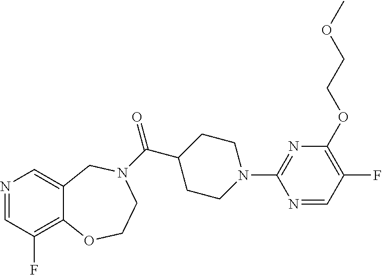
N1=CC(F)=C2C(=C1)CN(C(=O)C1CCN(C3=NC(OCCOC)=C(F)C=N3)CC1)CCO2
